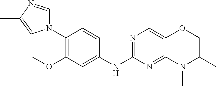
C1(N2C=NC(C)=C2)=C(OC)C=C(NC2=NC=C3C(=N2)N(C)C(C)CO3)C=C1
